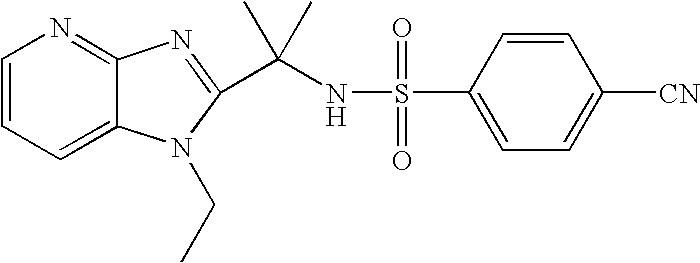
C1=CC=C2C(=N1)N=C(C(NS(=O)(=O)C1=CC=C([CN])C=C1)(C)C)N2CC
